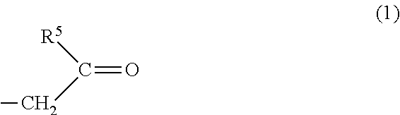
O=C([R5])CC
